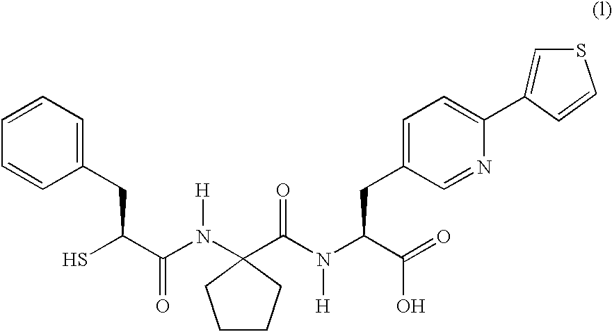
SC(C(N(C1(C(N(C(C(=O)O)CC2=CC=C(C3=CSC=C3)N=C2)[H])=O)CCCC1)[H])=O)CC1=CC=CC=C1
